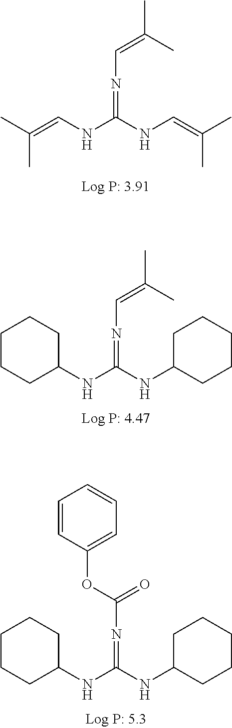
CC(=CNC(NC=C(C)C)=NC=C(C)C)C.C1(NC(NC2CCCCC2)=NC=C(C)C)CCCCC1.C1(NC(NC2CCCCC2)=NC(=O)OC2=CC=CC=C2)CCCCC1
